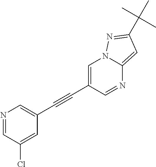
N1=CC(Cl)=CC(C#CC2=CN3C(=CC(C(C)(C)C)=N3)N=C2)=C1
